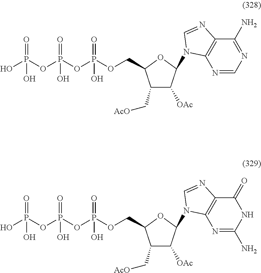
C1(C[AcO])C([OAc])C(N2C3=C(C(N)=NC=N3)N=C2)OC1COP(=O)(O)OP(=O)(O)OP(O)(=O)O.C1(C[AcO])C([OAc])C(N2C3=C(C(=O)NC(N)=N3)N=C2)OC1COP(=O)(O)OP(=O)(O)OP(O)(=O)O
